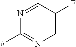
N1=CC(F)=CN=C1[#]
